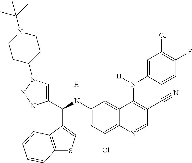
C1(N(C(C2=CN(C3CCN(C(C)(C)C)CC3)NN2)C2=CSC3=C2C=CC=C3)[H])=CC(Cl)=C2C(=C1)C(N([H])C1=CC(Cl)=C(F)C=C1)=C(C#N)C=N2
